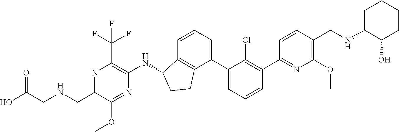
C1(CNCC(O)=O)=NC(C(F)(F)F)=C(NC2C3=C(CC2)C(C2=CC=CC(C4=NC(OC)=C(CNC5C(O)CCCC5)C=C4)=C2Cl)=CC=C3)N=C1OC
